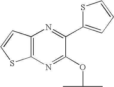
C12=C(N=C(OC(C)C)C(C3=CC=CS3)=N1)SC=C2
